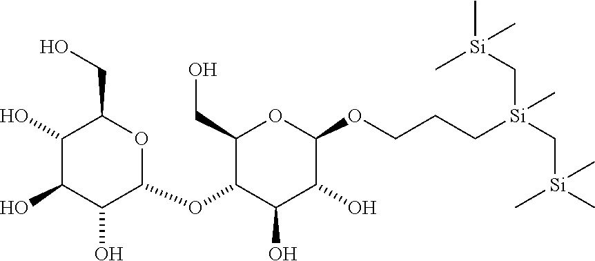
C1(CO)C(OC2OC(CO)C(O)C(O)C2O)C(O)C(O)C(OCCC[Si](C[Si](C)(C)C)(C[Si](C)(C)C)C)O1
